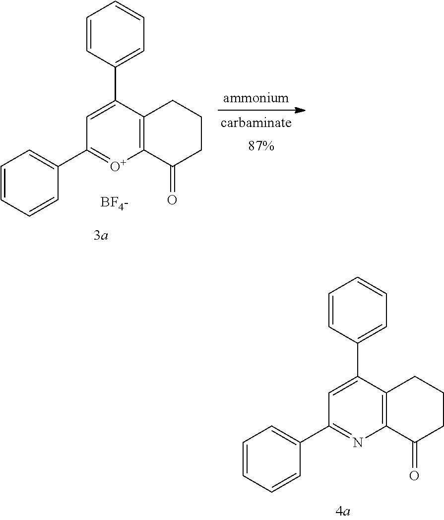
C1=C(C2=CC=CC=C2)C2=C(N=C1C1=CC=CC=C1)C(=O)CCC2.C1=C(C2=CC=CC=C2)C2=C([O+]=C1C1=CC=CC=C1)C(=O)CCC2.[BF4-]
